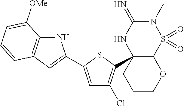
N1(C)C(=N)NC2(C3=C(Cl)C=C(C4=CC5=C(N4)C([OMe])=CC=C5)S3)C(S1(=O)=O)OCCC2
